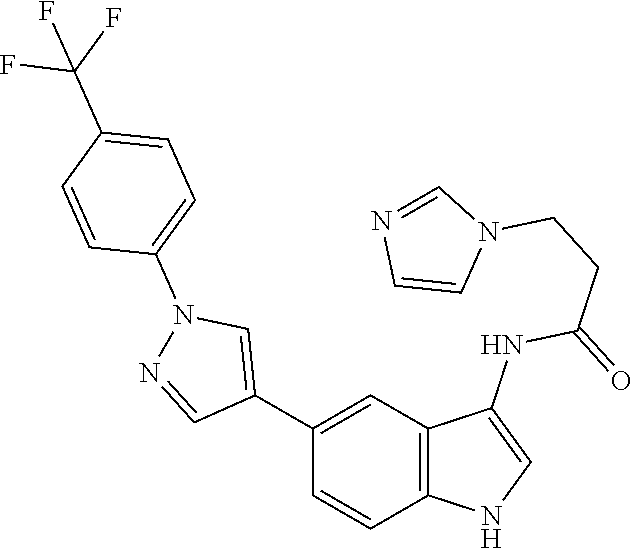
C1(C2=CN(C3=CC=C(C(F)(F)F)C=C3)N=C2)=CC2=C(C=C1)NC=C2NC(=O)CCN1C=NC=C1
